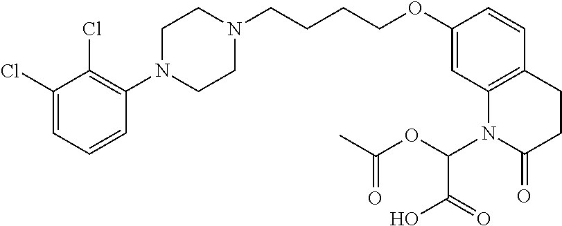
C1(Cl)=CC=CC(N2CCN(CCCCOC3=CC4=C(C=C3)CCC(=O)N4C(C(O)=O)OC(=O)C)CC2)=C1Cl
